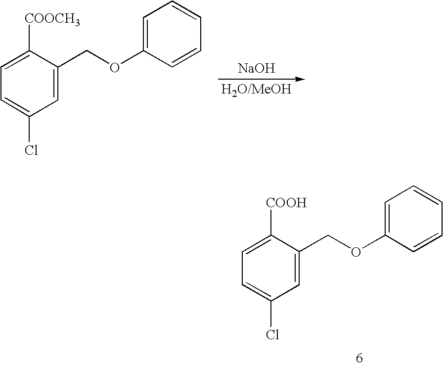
C1=C(COC2=CC=CC=C2)C([COOCH3])=CC=C1Cl.[NaOH].C1=C(COC2=CC=CC=C2)C([COOH])=CC=C1Cl
